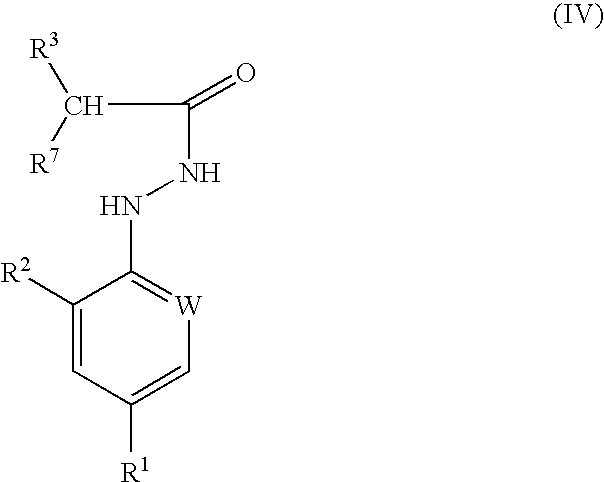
C1(NNC(C([R3])[R7])=O)=[W]C=C([R1])C=C1[R2]
